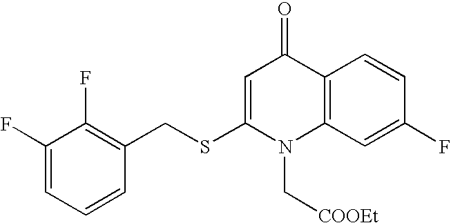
C1(F)=CC=CC(CSC2=CC(=O)C3=C(N2C[COOEt])C=C(F)C=C3)=C1F
